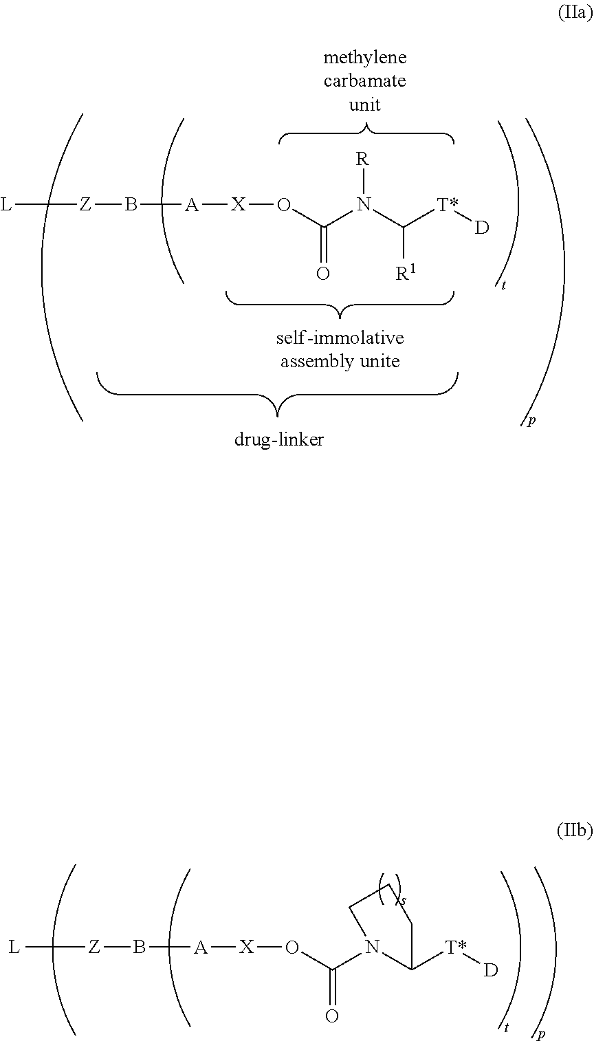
[X](OC(N(C([T*][D])[R1])[R])=O)[A]B[Z][L].[X](OC(N1C([T*][D])CCC1)=O)[A]B[Z][L]
